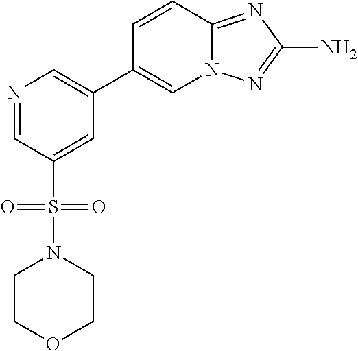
N1=CC(S(N2CCOCC2)(=O)=O)=CC(C2=CN3C(=NC(N)=N3)C=C2)=C1
